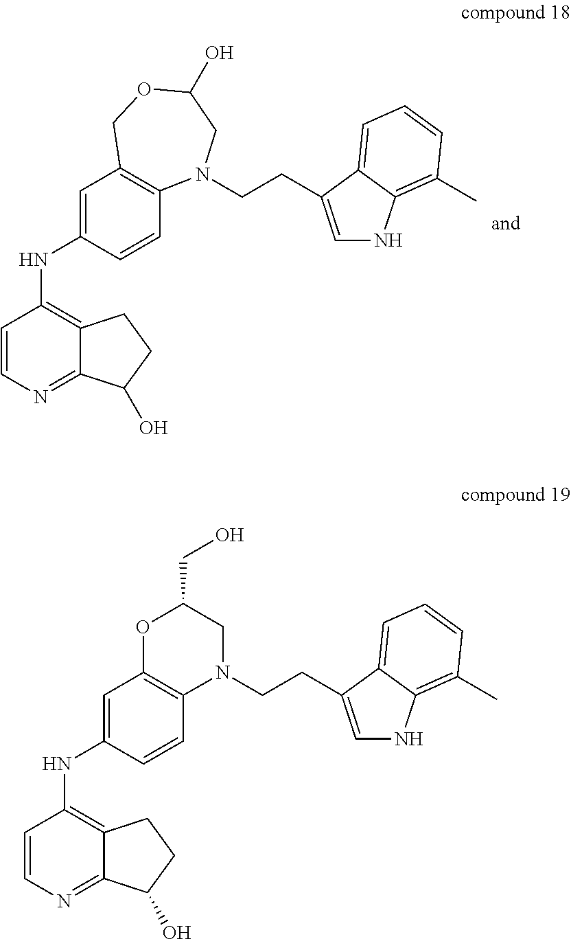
C12=C(C=CC(NC3=C4C(=NC=C3)C(O)CC4)=C1)N(CCC1=CNC3=C(C)C=CC=C31)CC(O)OC2.C1=C(NC2=C3C(=NC=C2)C(O)CC3)C=CC2=C1OC(CO)CN2CCC1=CNC2=C(C)C=CC=C21
